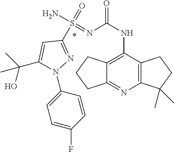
C1(S(=O)(N)=NC(NC2=C3C(=NC4=C2CCC4(C)C)CCC3)=O)=NN(C2=CC=C(F)C=C2)C(C(C)(O)C)=C1
